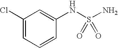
C1(Cl)=CC=CC(NS(N)(=O)=O)=C1
